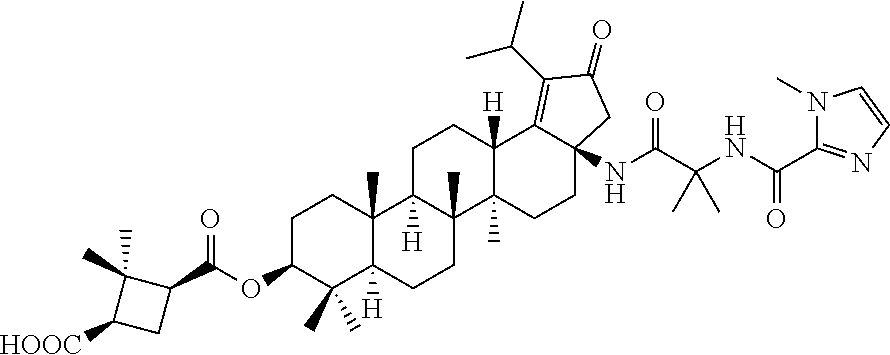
C1C(OC(=O)C2C(C)(C)C([HOOC])C2)C(C)(C)C2([H])C(C)(C1)C1([H])C(C)(CC2)C2(C)C([H])(CC1)C1=C(C(C)C)C(=O)CC1(NC(C(NC(=O)C1=NC=CN1C)(C)C)=O)CC2
